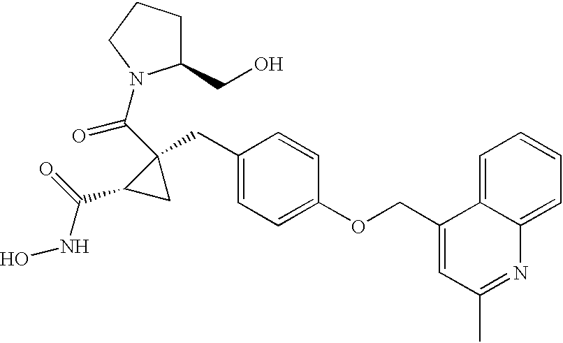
C1(CO)CCCN1C(C1(CC2=CC=C(OCC3=CC(C)=NC4=CC=CC=C34)C=C2)C(C(NO)=O)C1)=O
